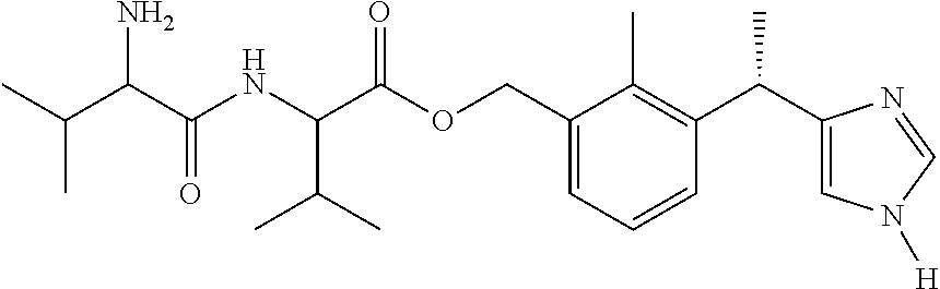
C1(COC(C(NC(C(C(C)C)N)=O)C(C)C)=O)=CC=CC(C(C2=CN([H])C=N2)C)=C1C
